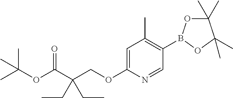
C1(B2OC(C)(C)C(C)(C)O2)=C(C)C=C(OCC(C(OC(C)(C)C)=O)(CC)CC)N=C1
